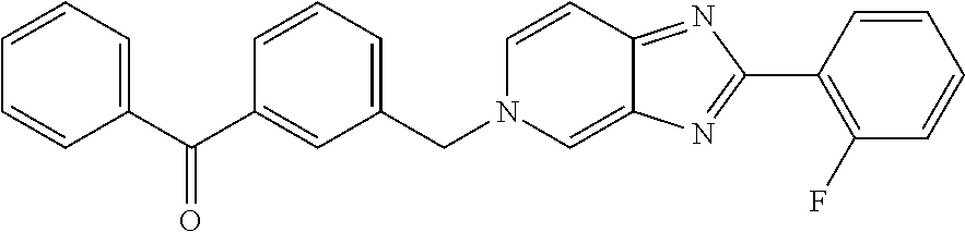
C1=CC=C(CN2C=C3C(=NC(C4=C(F)C=CC=C4)=N3)C=C2)C=C1C(C1=CC=CC=C1)=O
